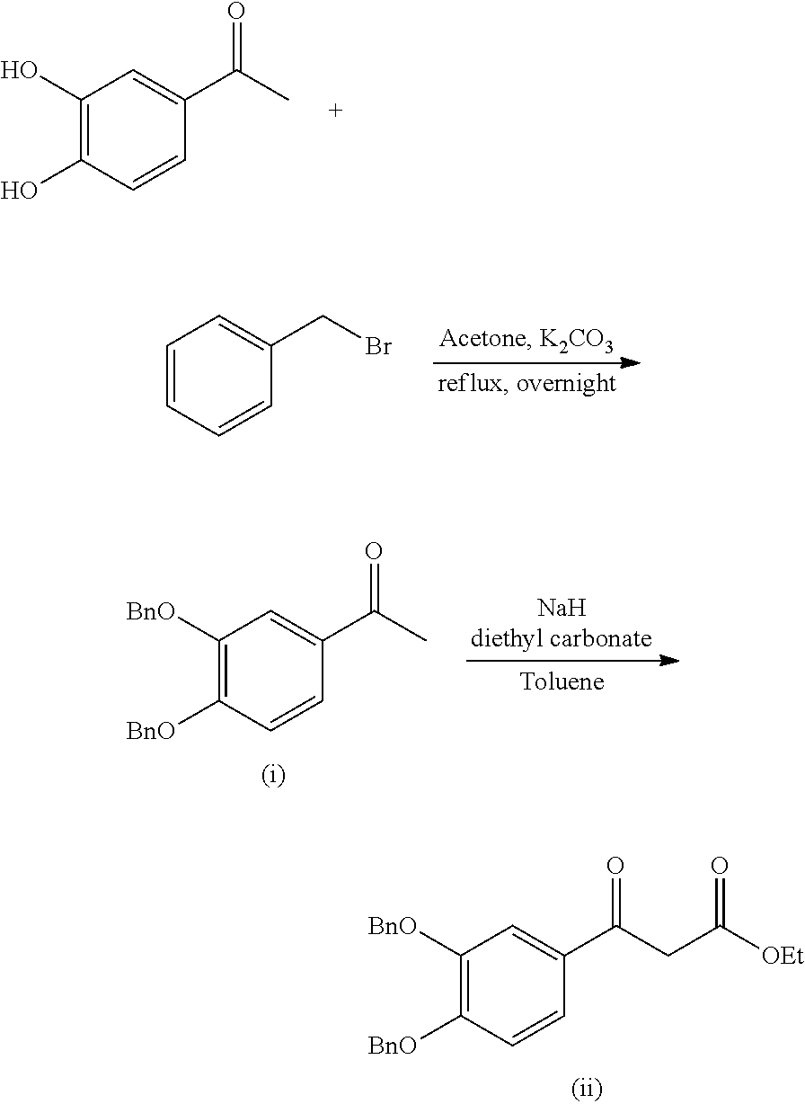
C1(O)=C(O)C=CC(C(C)=O)=C1.C1=CC=CC(CBr)=C1.C1([BnO])=C([BnO])C=CC(C(C)=O)=C1.C1([BnO])=C([BnO])C=CC(C(CC([OEt])=O)=O)=C1
